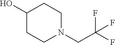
C1(O)CCN(CC(F)(F)F)CC1
